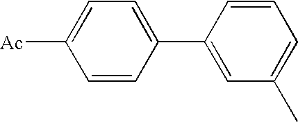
[Ac]C1=CC=C(C2=CC(C)=CC=C2)C=C1
